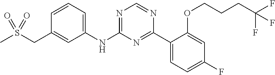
N(C1=NC=NC(C2=CC=C(F)C=C2OCCCC(F)(F)F)=N1)C1=CC=CC(CS(C)(=O)=O)=C1
